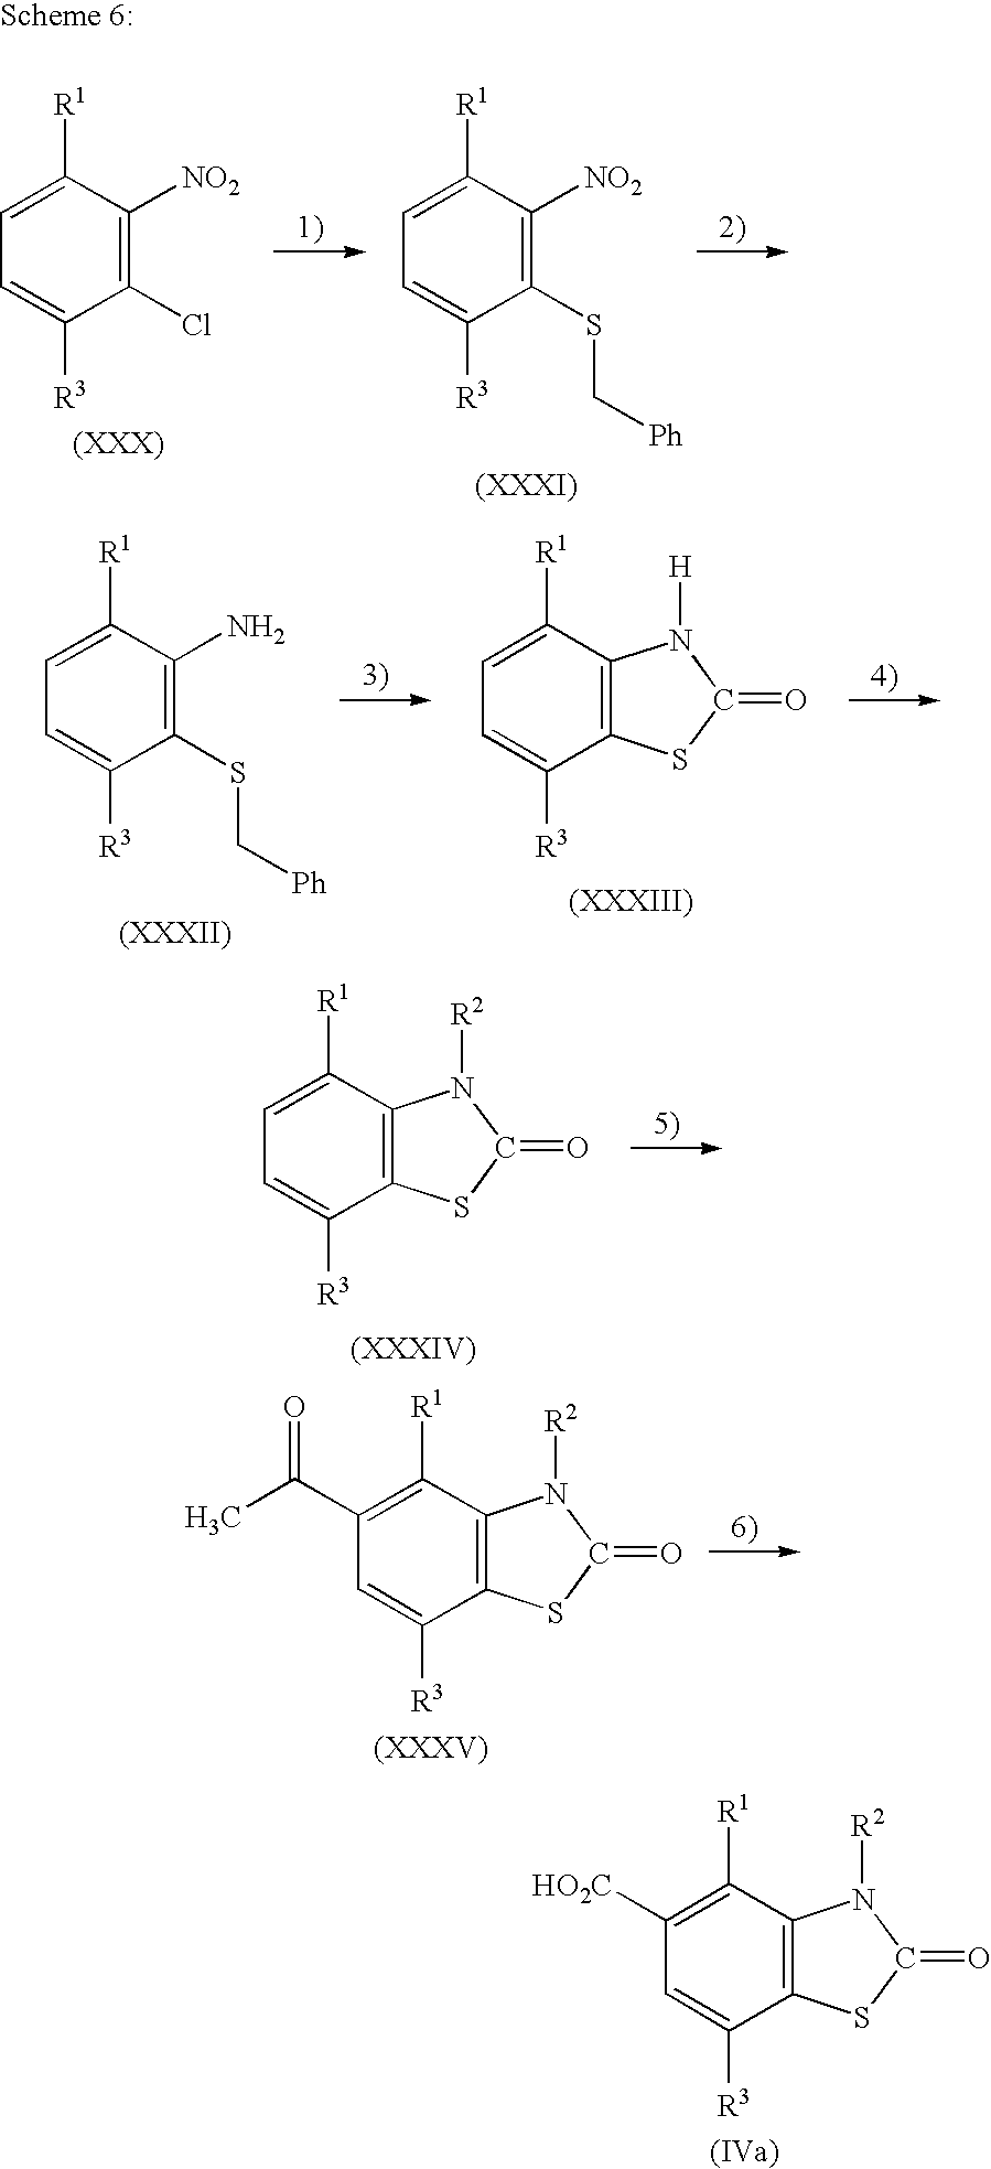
C12=C(C([R1])=CC=C1[R3])N([R2])C(=O)S2.C12=C(C([R1])=C([HO2C])C=C1[R3])N([R2])C(=O)S2.C1(Cl)=C([NO2])C([R1])=CC=C1[R3].C1(SC[Ph])=C([NO2])C([R1])=CC=C1[R3].C12=C(C([R1])=CC=C1[R3])N([H])C(=O)S2.C1(SC[Ph])=C(N)C([R1])=CC=C1[R3].C12=C(C([R1])=C(C(C)=O)C=C1[R3])N([R2])C(=O)S2
